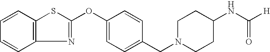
C1=CC2=C(C=C1)SC(OC1=CC=C(CN3CCC(NC(=O)[H])CC3)C=C1)=N2
